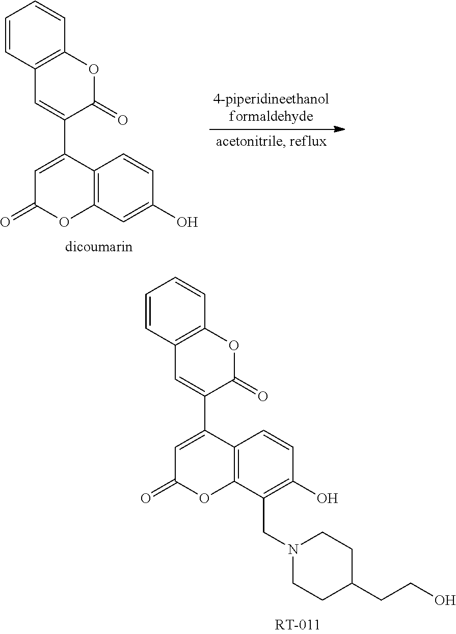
C12=C(C=C(O)C=C1)OC(=O)C=C2C1=CC2=C(OC1=O)C=CC=C2.C12=C(C(CN3CCC(CCO)CC3)=C(O)C=C1)OC(=O)C=C2C1=CC2=C(OC1=O)C=CC=C2
